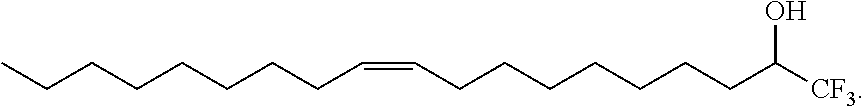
C(CCCCC=CCCCCCCCC([CF3])O)CCC
